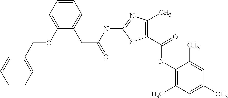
C1(NC(=O)CC2=CC=CC=C2OCC2=CC=CC=C2)=NC(C)=C(C(=O)NC2=C(C)C=C(C)C=C2C)S1
